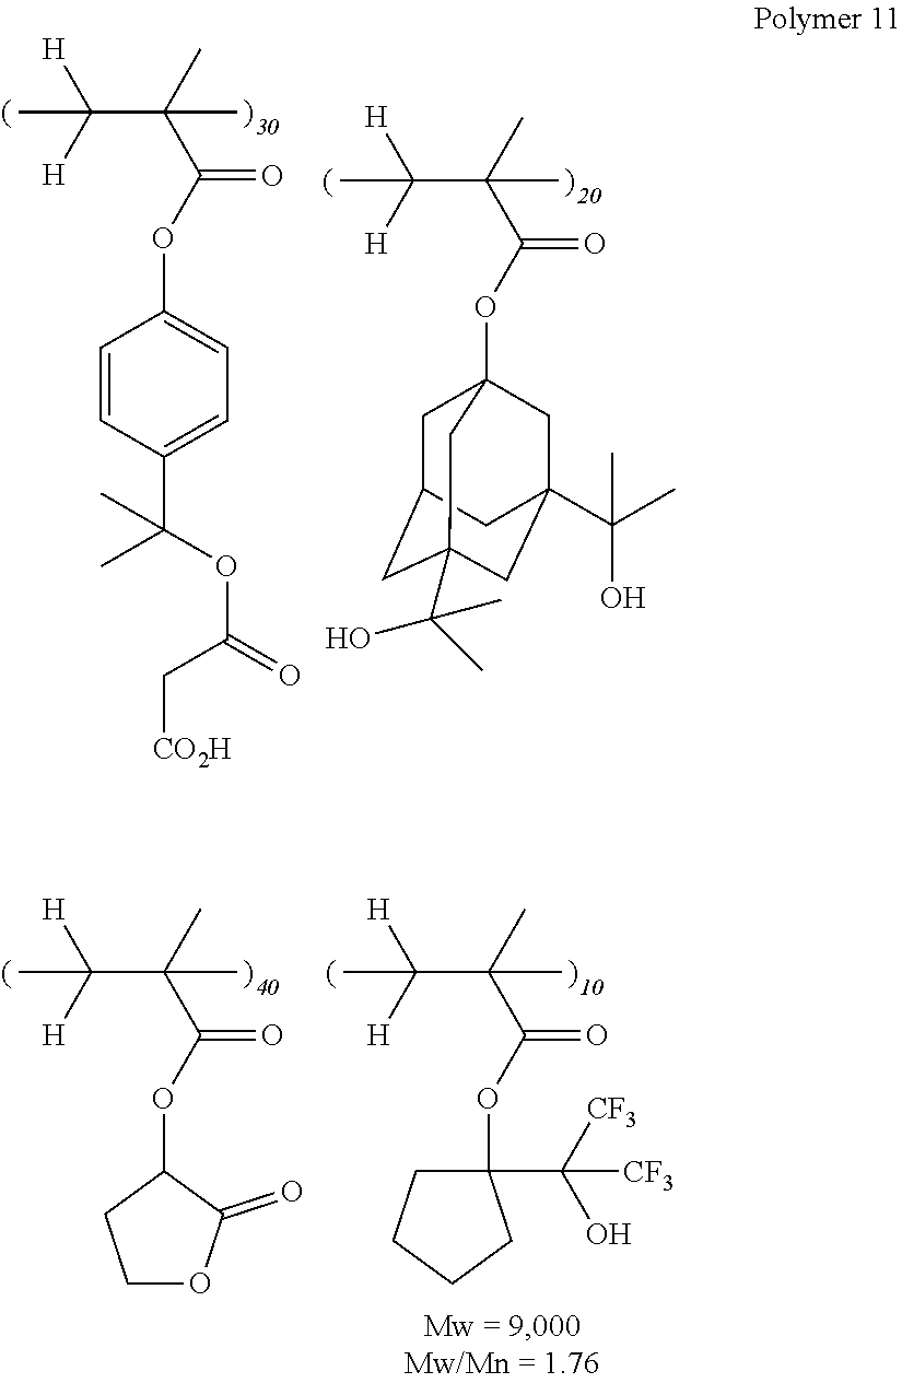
CC([H])([H])C(C)(C(OC1=CC=C(C(C)(OC(C[CO2H])=O)C)C=C1)=O)C.CC([H])([H])C(C)(C(OC12CC3CC(C(C)(O)C)(CC(C(C)(C)O)(C1)C3)C2)=O)C.CC([H])([H])C(C)(C(OC1CCOC1=O)=O)C.CC([H])([H])C(C)(C(OC1(C([CF3])(O)[CF3])CCCC1)=O)C
